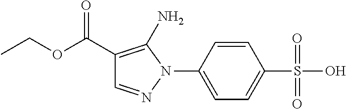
O=C(OCC)C1=C(N)N(C2=CC=C(S(O)(=O)=O)C=C2)N=C1
